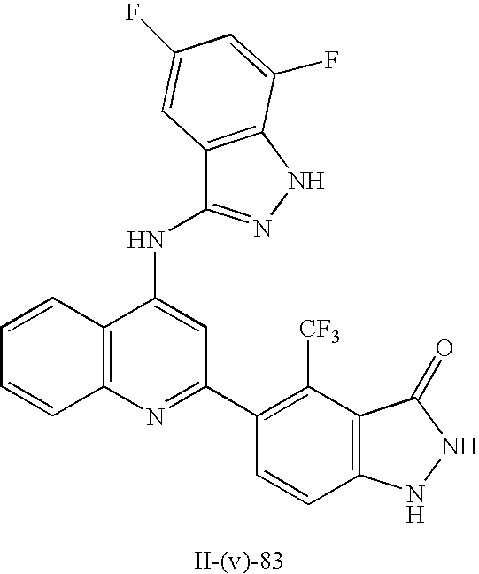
C12=C(NN=C1NC1=CC(C3=C([CF3])C4=C(C=C3)NNC4=O)=NC3=C1C=CC=C3)C(F)=CC(F)=C2
